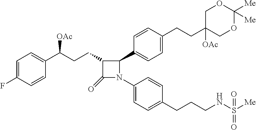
C1=C(F)C=CC(C(CCC2C(=O)N(C3=CC=C(CCCNS([Me])(=O)=O)C=C3)C2C2=CC=C(CCC3([OAc])COC([Me])([Me])OC3)C=C2)[OAc])=C1
